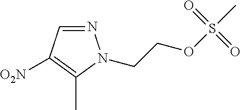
N1=CC([O2N])=C(C)N1CCOS(C)(=O)=O
